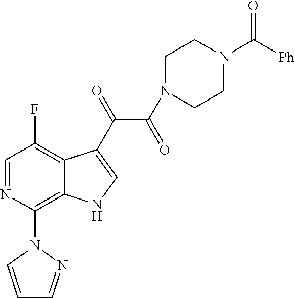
C1=NC(N2C=CC=N2)=C2C(=C1F)C(C(=O)C(N1CCN(C(=O)[Ph])CC1)=O)=CN2
